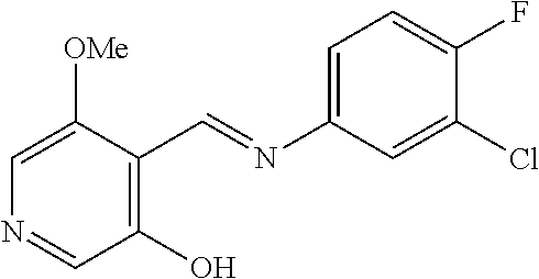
C1(C=NC2=CC=C(F)C(Cl)=C2)=C(O)C=NC=C1[OMe]
